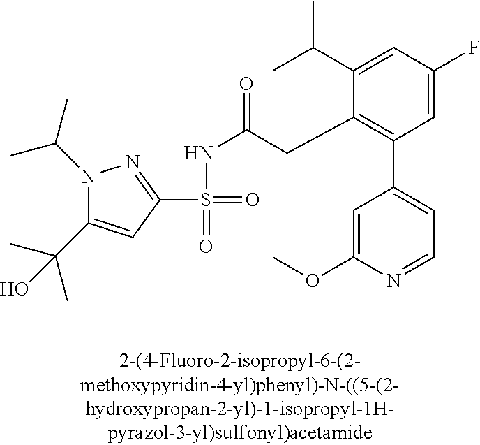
S(=O)(=O)(C1=NN(C(C)C)C(C(C)(C)O)=C1)NC(CC1=C(C2=CC=NC(OC)=C2)C=C(F)C=C1C(C)C)=O
